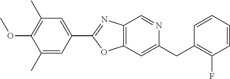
C12=C(C=C(CC3=C(F)C=CC=C3)N=C1)OC(C1=CC(C)=C(OC)C(C)=C1)=N2
